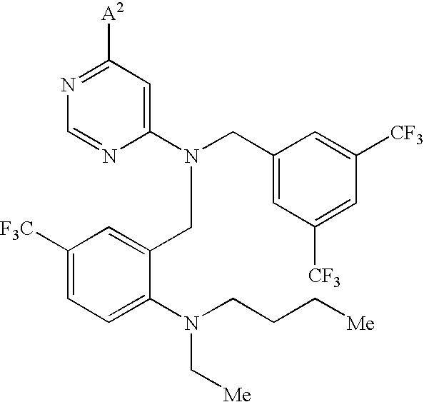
N1=C([A2])C=C(N(CC2=CC([CF3])=CC([CF3])=C2)CC2=CC([F3C])=CC=C2N(CCC[Me])C[Me])N=C1
